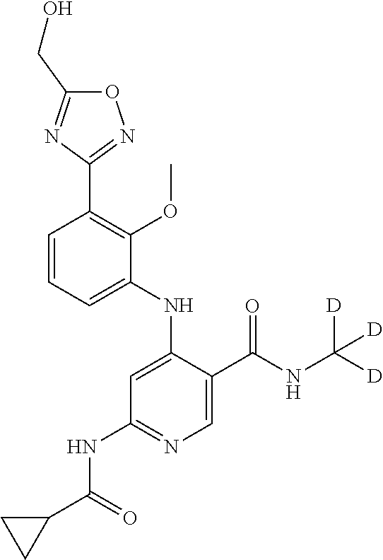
C1=CC=C(NC2=CC(NC(C3CC3)=O)=NC=C2C(NC([D])([D])[D])=O)C(OC)=C1C1=NOC(CO)=N1
